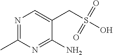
N1=C(C)N=C(N)C(CS(O)(=O)=O)=C1
